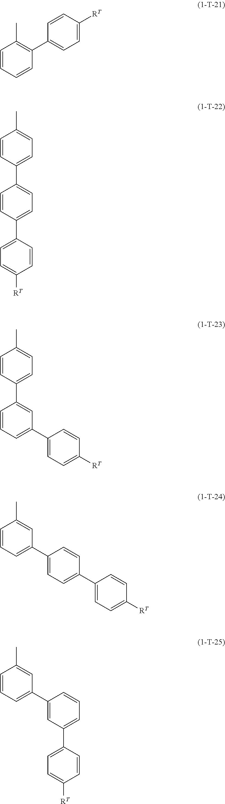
C1=CC(C2=CC=C([RT])C=C2)=C(C)C=C1.CC1=CC=C(C2=CC=C(C3=CC=C([RT])C=C3)C=C2)C=C1.CC1=CC=C(C2=CC(C3=CC=C([RT])C=C3)=CC=C2)C=C1.C1=CC(C2=CC=C([RT])C=C2)=CC=C1C1=CC=CC(C)=C1.C1=CC=C(C2=CC=C([RT])C=C2)C=C1C1=CC=CC(C)=C1
